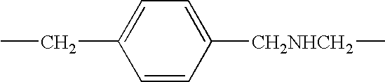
C1=C([CH2NHCH2]C)C=CC(CC)=C1
